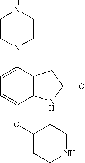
C1=C(N2CCNCC2)C2=C(C(OC3CCNCC3)=C1)NC(=O)C2
